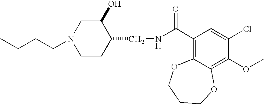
C(N1CCC(CNC(C2=C3C(=C(OC)C(Cl)=C2)OCCCO3)=O)C(O)C1)CCC
